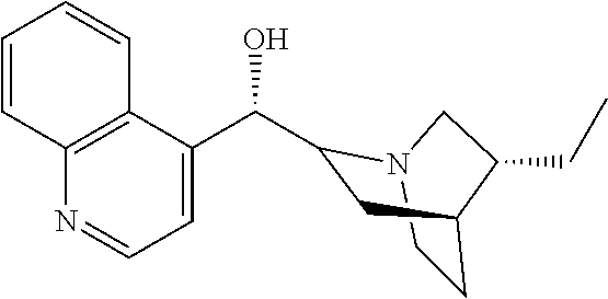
C1=C(C(C2N3CCC(C2)C(CC)C3)O)C2=C(N=C1)C=CC=C2
